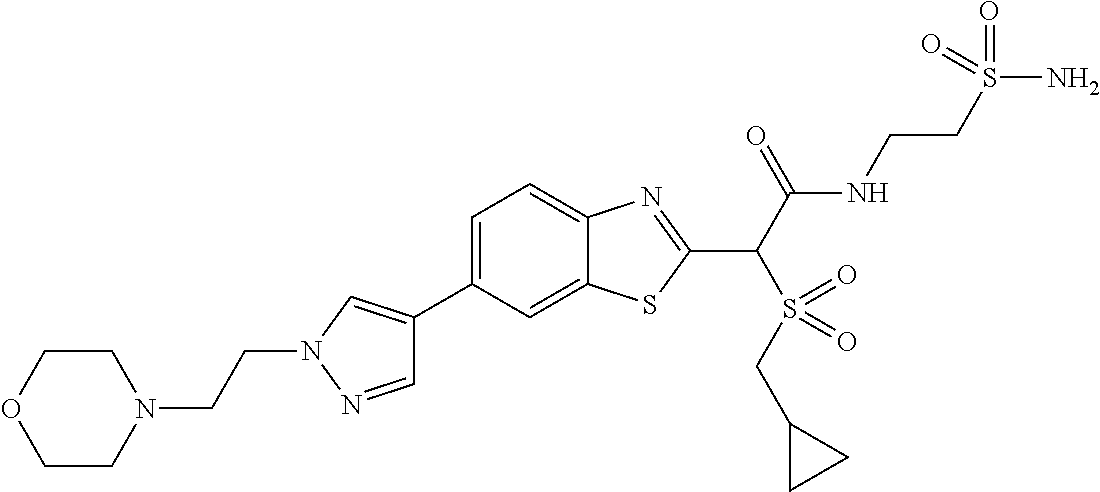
C1(C2=CN(CCN3CCOCC3)N=C2)=CC=C2C(=C1)SC(C(C(NCCS(N)(=O)=O)=O)S(=O)(CC1CC1)=O)=N2
